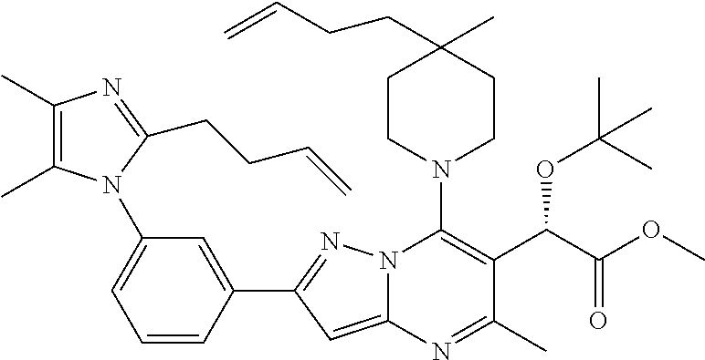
C1(C)=C(C)N(C2=CC=CC(C3=NN4C(=C3)N=C(C)C(C(C(OC)=O)OC(C)(C)C)=C4N3CCC(C)(CCC=C)CC3)=C2)C(CCC=C)=N1
